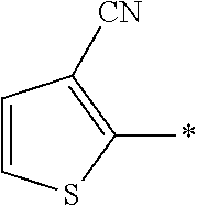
C1=CC([CN])=C(*)S1
